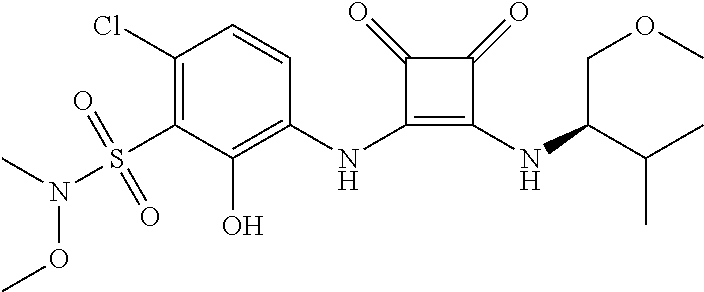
C1(Cl)=C(S(=O)(=O)N(C)OC)C(O)=C(NC2=C(NC(C(C)C)COC)C(=O)C2=O)C=C1
